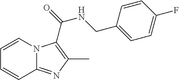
C1=CN2C(=NC(C)=C2C(=O)NCC2=CC=C(F)C=C2)C=C1
